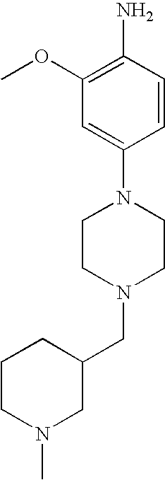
N1(C2=CC(OC)=C(N)C=C2)CCN(CC2CCCN(C)C2)CC1
